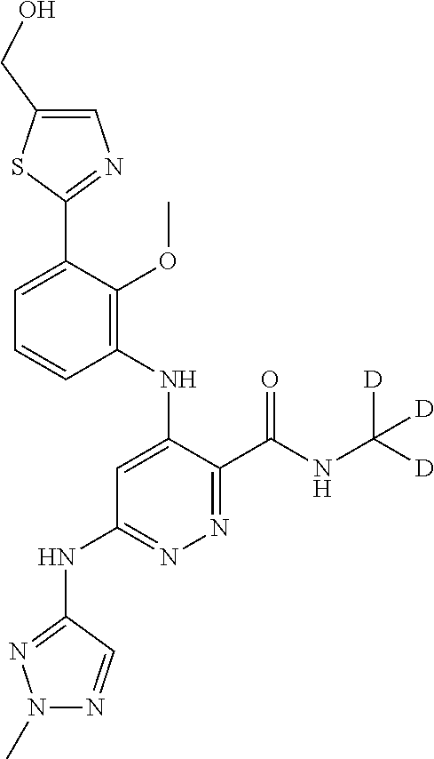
C1=C(C2=NC=C(CO)S2)C(OC)=C(NC2=CC(NC3=NN(C)N=C3)=NN=C2C(NC([D])([D])[D])=O)C=C1
